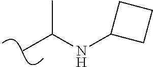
C(C)(NC1CCC1)C
